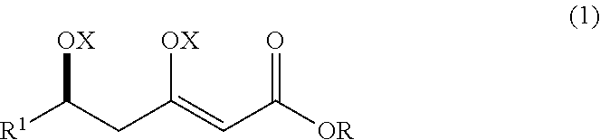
[R1]C(CC(=CC([OR])=O)[OX])[OX]
